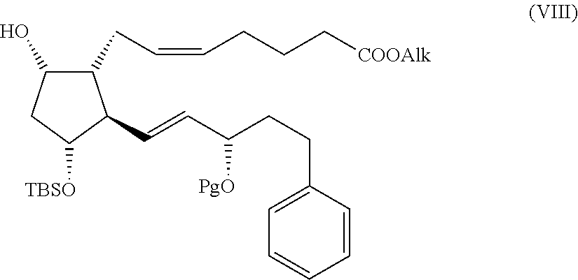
C1(O)C(CC=CCCC[COOAlk])C(C=CC(CCC2=CC=CC=C2)[PgO])C([TBSO])C1
